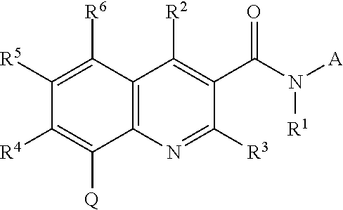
C12=C(C([R6])=C([R5])C([R4])=C1[Q])C([R2])=C(C(N([A])[R1])=O)C([R3])=N2
